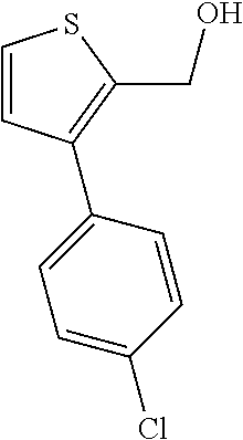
C1=CC(C2=CC=C(Cl)C=C2)=C(CO)S1
